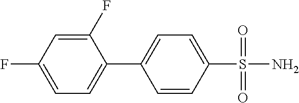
C1(F)=CC(F)=CC=C1C1=CC=C(S(N)(=O)=O)C=C1
